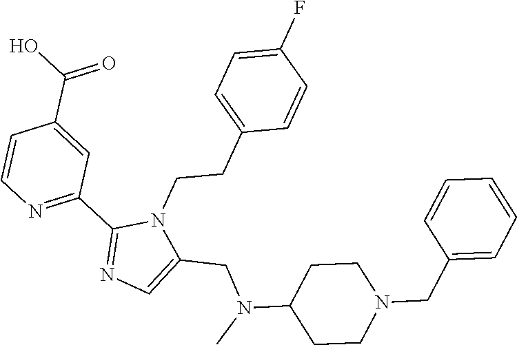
C1=CN=C(C2=NC=C(CN(C3CCN(CC4=CC=CC=C4)CC3)C)N2CCC2=CC=C(F)C=C2)C=C1C(O)=O
